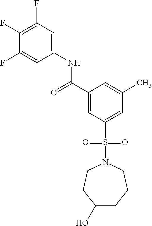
C1(F)=CC(NC(C2=CC(S(N3CCC(O)CCC3)(=O)=O)=CC(C)=C2)=O)=CC(F)=C1F
